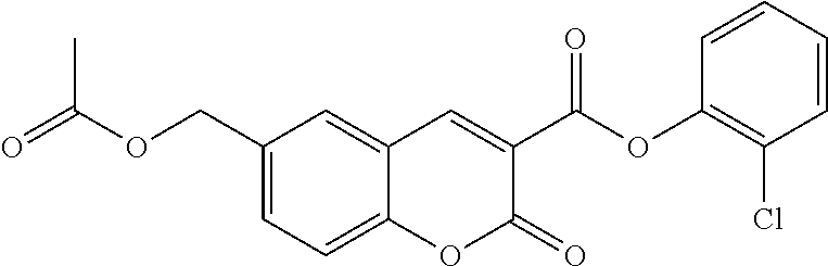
C1(COC(=O)C)=CC=C2C(=C1)C=C(C(OC1=C(Cl)C=CC=C1)=O)C(=O)O2
